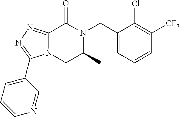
C12=NN=C(C3=CC=CN=C3)N1CC(C)N(CC1=CC=CC([CF3])=C1Cl)C2=O
